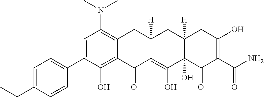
C1=C(C2=CC=C(CC)C=C2)C(O)=C2C(=C1N(C)C)CC1([H])C(=C(O)C3(O)C([H])(C1)CC(O)=C(C(N)=O)C3=O)C2=O
